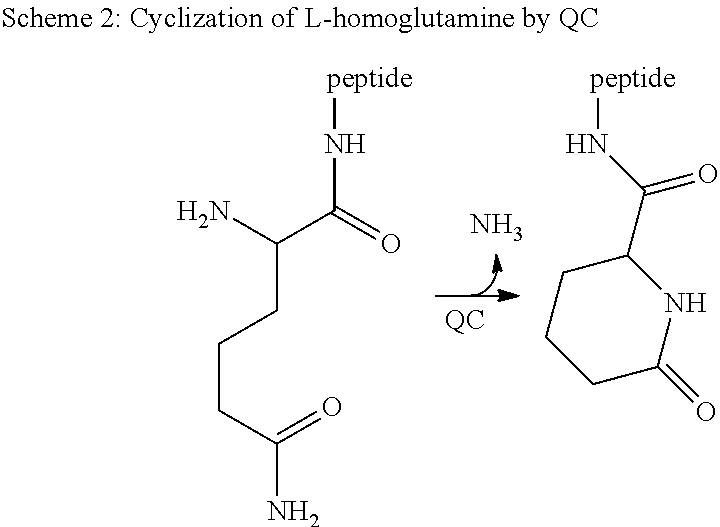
C(C(=O)N[peptide])(N)CCCC(N)=O.N([peptide])C(C1CCCC(=O)N1)=O.N
